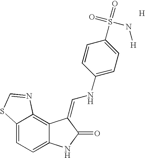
C12=CC=C3C(=C1N=CS2)C(=CNC1=CC=C(S(=O)(=O)N[H])C=C1)C(=O)N3.[H]
